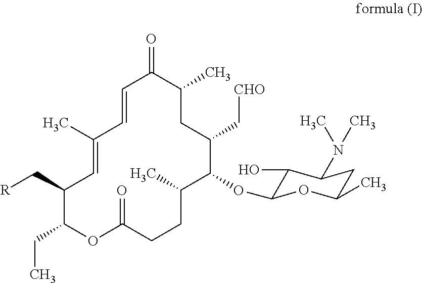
C1(C[R])C(CC)OC(=O)CCC(C)C(OC2C(O)C(N(C)C)CC(C)O2)C(C[CHO])CC(C)C(=O)C=CC(C)=C1
